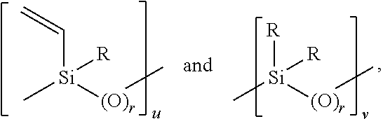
C[Si]([(O)r]C)(C=C)[R].C[Si]([(O)r]C)([R])[R]
